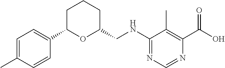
C1=C(C)C=CC(C2OC(CNC3=NC=NC(C(O)=O)=C3C)CCC2)=C1
